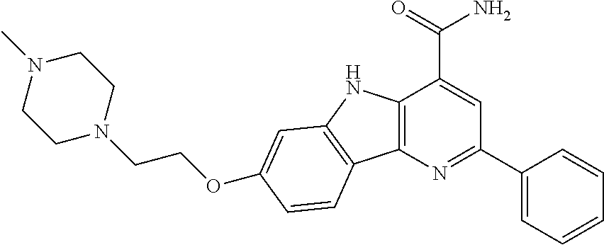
C12=C(N=C(C3=CC=CC=C3)C=C1C(=O)N)C1=C(N2)C=C(OCCN2CCN(C)CC2)C=C1
